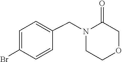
BrC1=CC=C(CN2CCOCC2=O)C=C1
